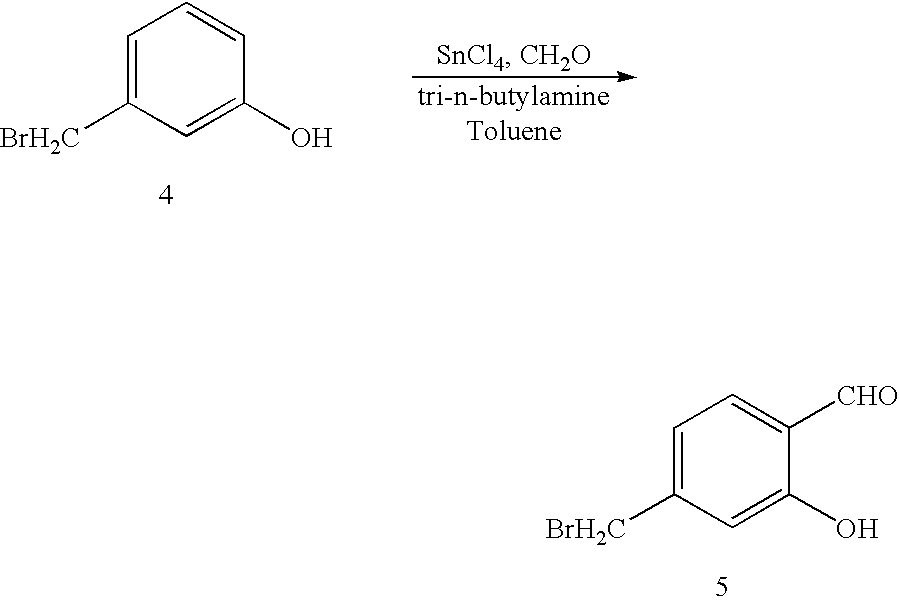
C1=C([BrH2C])C=C(O)C=C1.C1=C([BrH2C])C=C(O)C([CHO])=C1
